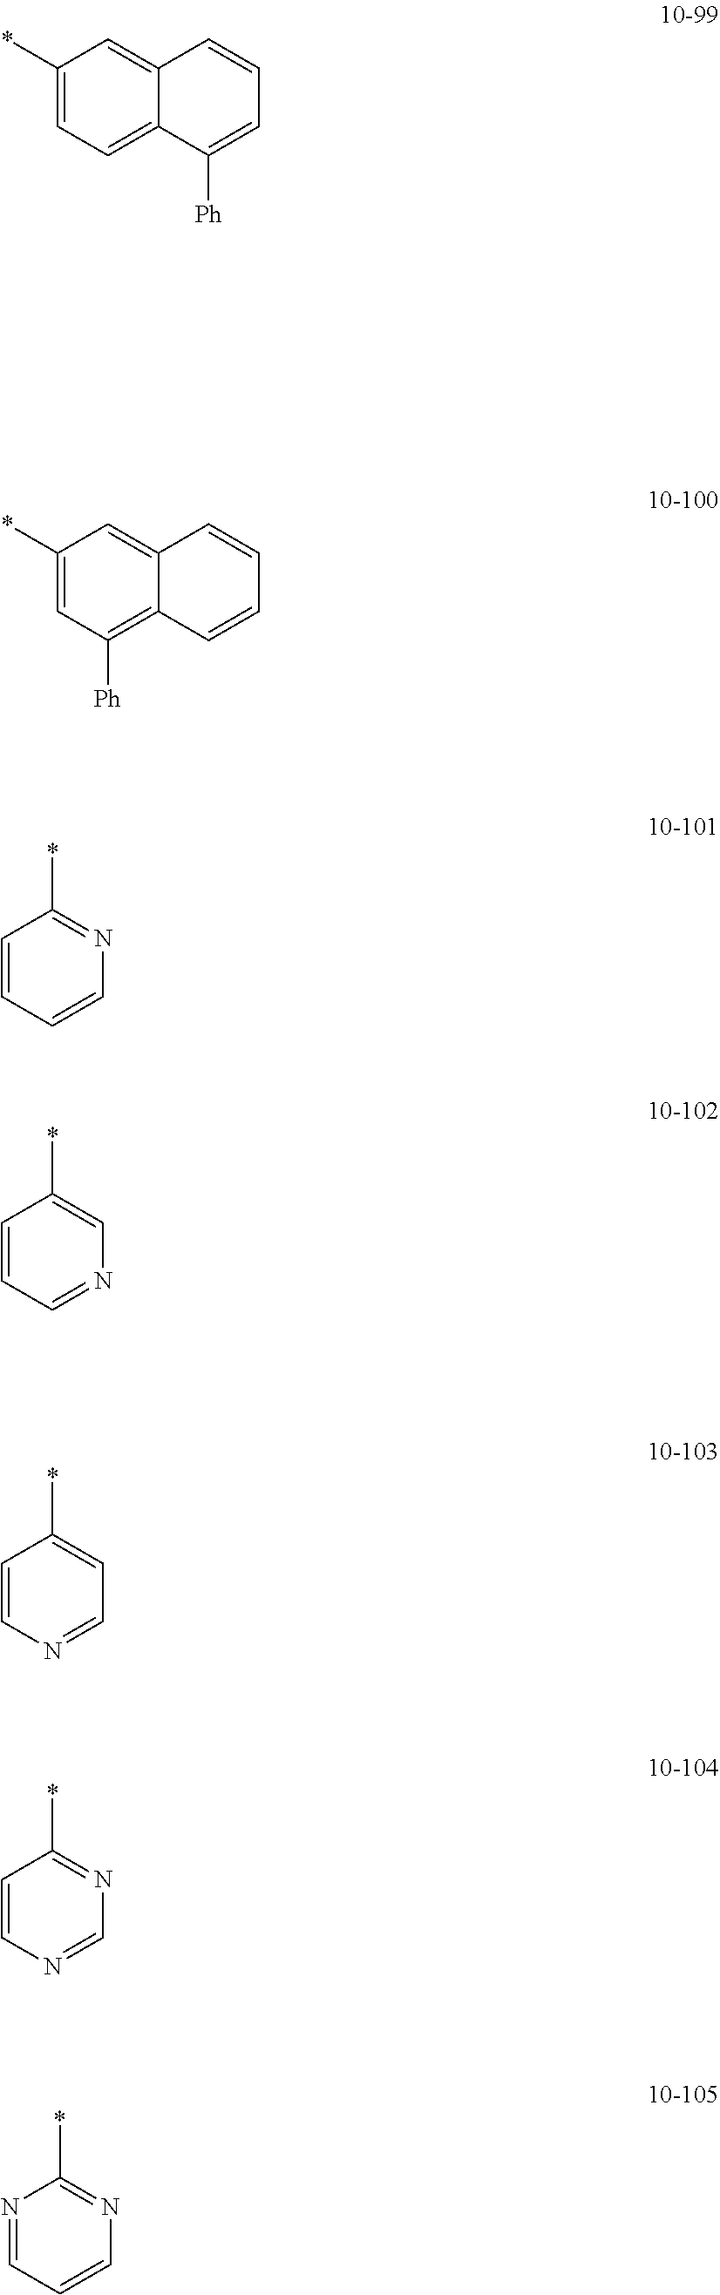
C1(*)=CC=C2C(=C1)C=CC=C2[Ph].C1(*)=CC([Ph])=C2C(=C1)C=CC=C2.C1=CC=CN=C1*.C1=CC=NC=C1*.C1=CN=CC=C1*.C1=CN=CN=C1*.N1=CC=CN=C1*
